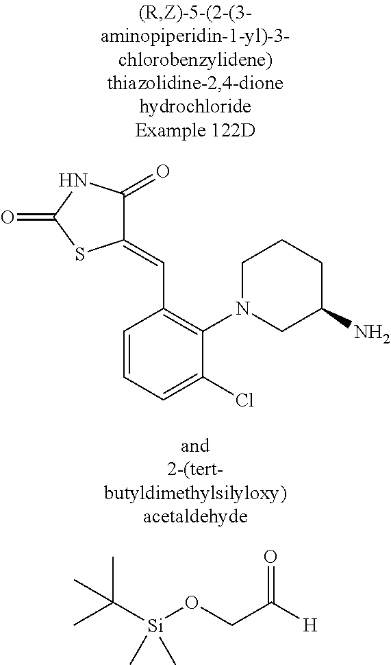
C1=CC=C(Cl)C(N2CC(N)CCC2)=C1C=C1C(=O)NC(=O)S1.[H]C(CO[Si](C(C)(C)C)(C)C)=O
